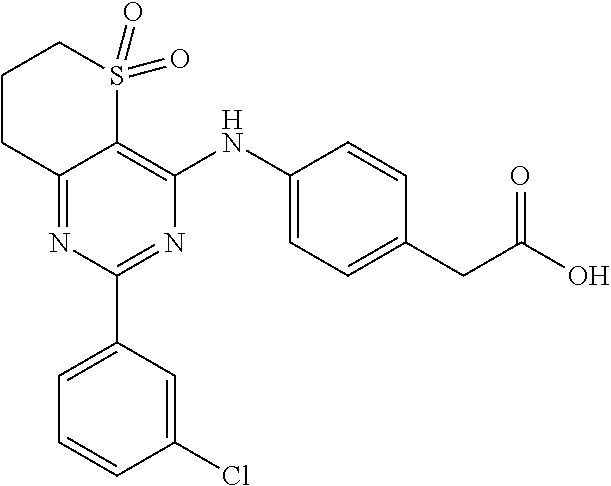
C12=NC(C3=CC=CC(Cl)=C3)=NC(NC3=CC=C(CC(O)=O)C=C3)=C1S(=O)(=O)CCC2
